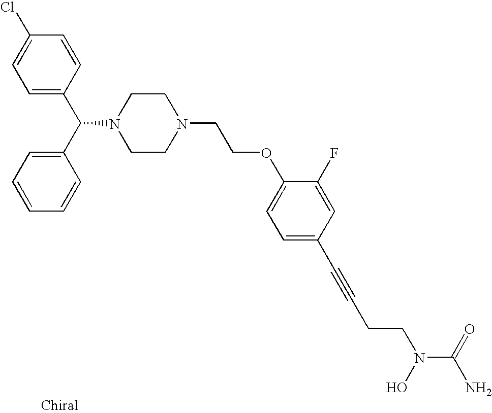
C1=C(C(C2=CC=CC=C2)N2CCN(CCOC3=CC=C(C#CCCN(C(=O)N)O)C=C3F)CC2)C=CC(Cl)=C1
